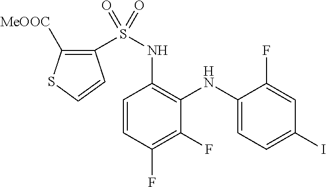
C1(NS(C2=C([MeOOC])SC=C2)(=O)=O)=C(NC2=CC=C(I)C=C2F)C(F)=C(F)C=C1
